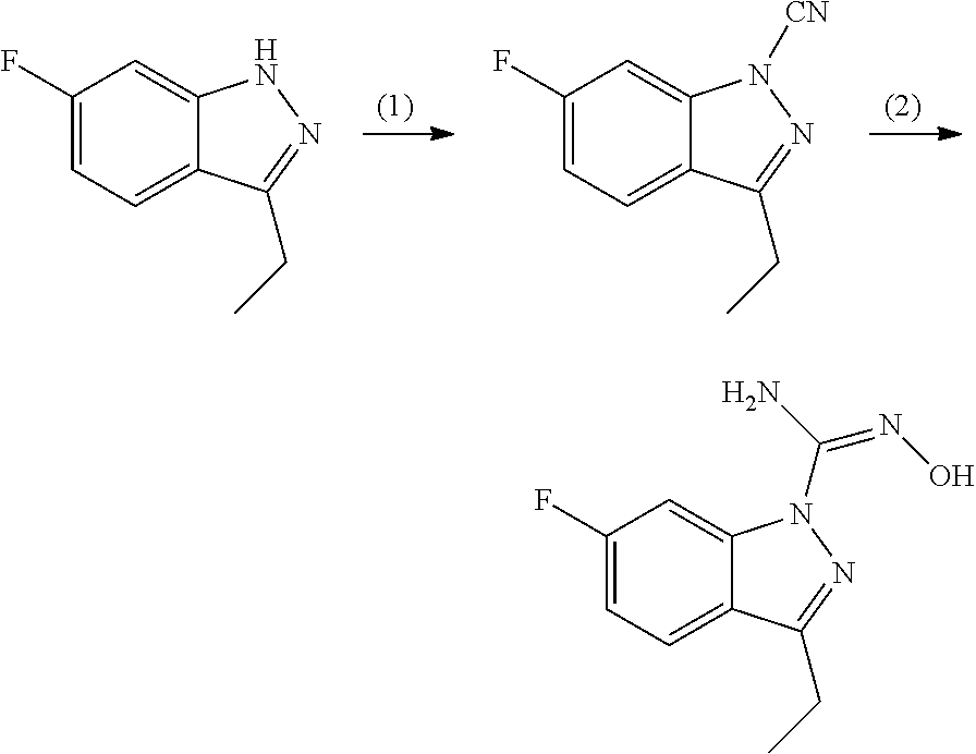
C1(F)=CC=C2C(=C1)NN=C2CC.C1(F)=CC=C2C(=C1)N([CN])N=C2CC.C1(F)=CC=C2C(=C1)N(C(=NO)N)N=C2CC
